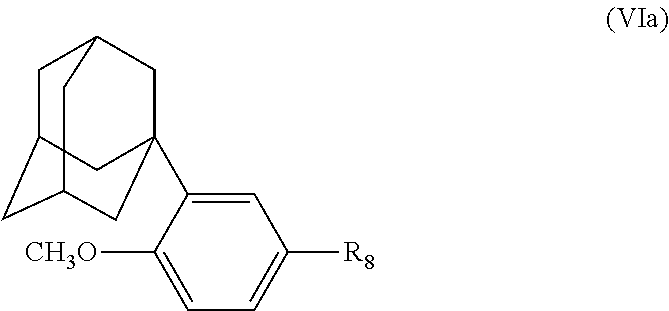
C1C2CC3CC(C4=CC([R8])=CC=C4[CH3O])(CC1C3)C2
